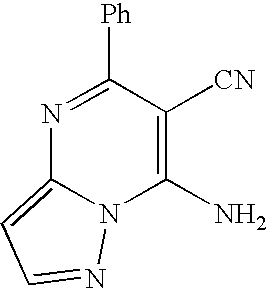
N1=C([Ph])C([CN])=C(N)N2C1=CC=N2
